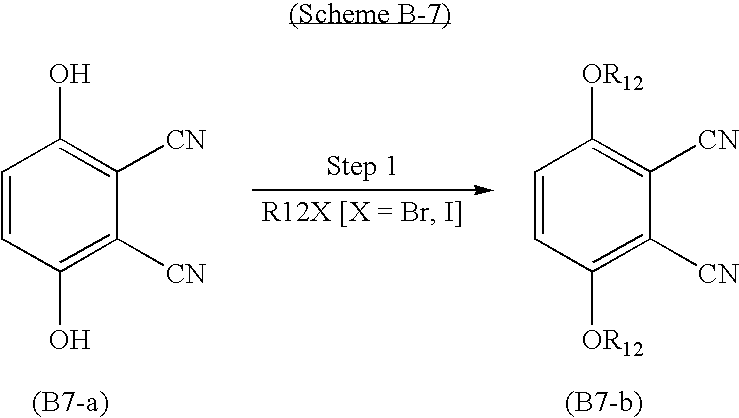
C1=CC(O)=C([CN])C([CN])=C1O.C1=CC([OR12])=C([CN])C([CN])=C1[OR12]
